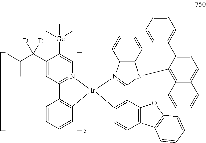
CC(C(C1=CC2=N(C=C1[Ge](C)(C)C)[Ir]1(C3=C2C=CC=C3)N2=C(N(C3=C4C(=CC=C3C3=CC=CC=C3)C=CC=C4)C3=C2C=CC=C3)C2=C1C=CC1=C2OC2=C1C=CC=C2)([D])[D])C
